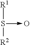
S([R1])(->O)[R2]
